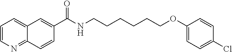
C1=CN=C2C(=C1)C=C(C(NCCCCCCOC1=CC=C(Cl)C=C1)=O)C=C2
